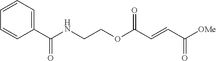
[OMe]C(C=CC(OCCNC(C1=CC=CC=C1)=O)=O)=O
